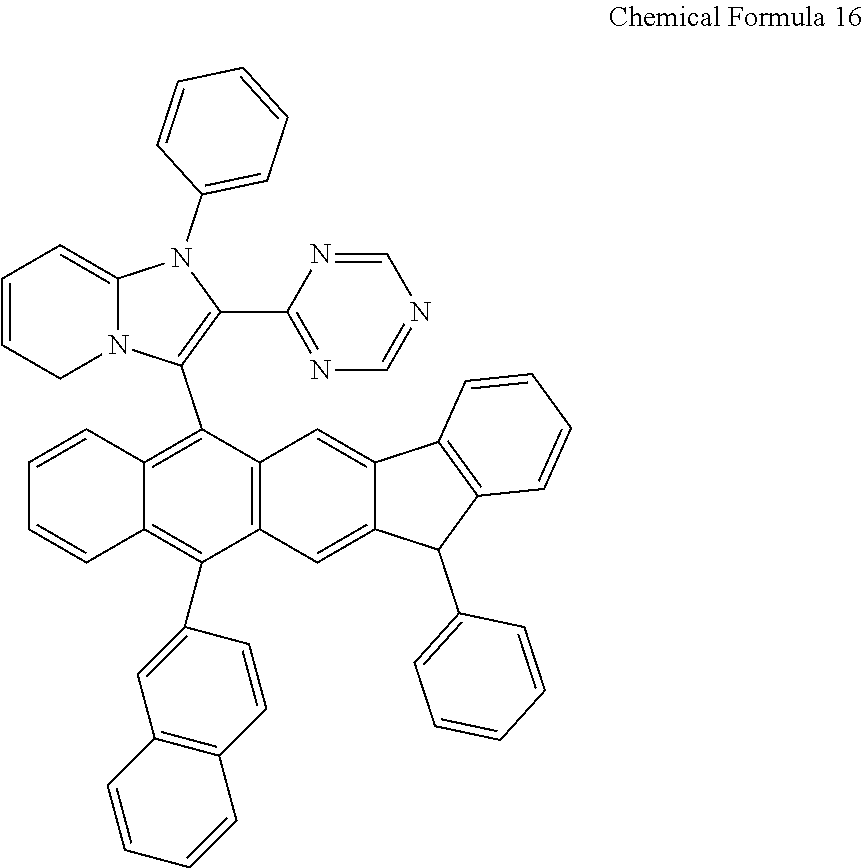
C1=CCN2C(=C1)N(C1=CC=CC=C1)C(C1=NC=NC=N1)=C2C1=C2C(=C(C3=CC4=C(C=C3)C=CC=C4)C3=C1C=C1C(=C3)C(C3=CC=CC=C3)C3=C1C=CC=C3)C=CC=C2
